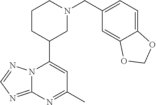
N12C(=NC=N1)N=C(C)C=C2C1CN(CC2=CC=C3C(=C2)OCO3)CCC1
